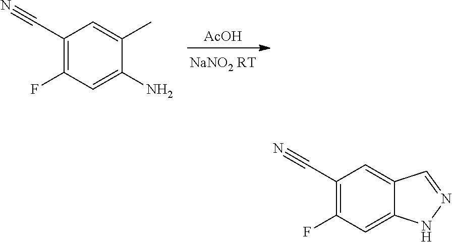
[AcOH].C1=C(C)C(N)=CC(F)=C1C#N.C1=C2C(=CC(F)=C1C#N)NN=C2
